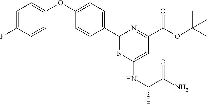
C1=C(F)C=CC(OC2=CC=C(C3=NC(NC(C)C(N)=O)=CC(C(=O)OC(C)(C)C)=N3)C=C2)=C1
